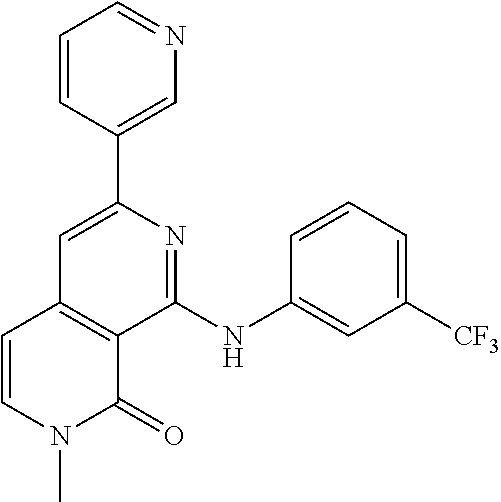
C1(C2=CC3=C(C(NC4=CC([CF3])=CC=C4)=N2)C(=O)N(C)C=C3)=CN=CC=C1
